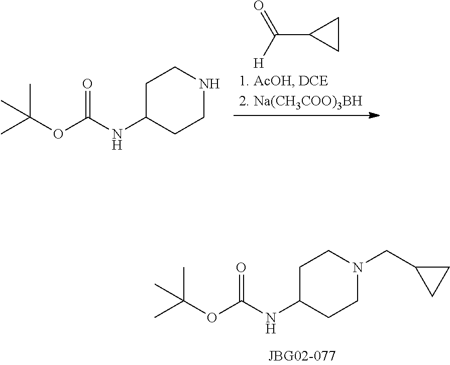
CC(C)(OC(=O)NC1CCN(CC2CC2)CC1)C.C1CC1C(=O)[H].CC(C)(OC(=O)NC1CCNCC1)C
